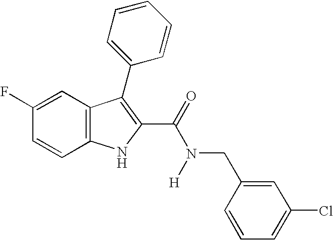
C12=C(C=CC(F)=C1)NC(C(=O)N([H])CC1=CC(Cl)=CC=C1)=C2C1=CC=CC=C1
